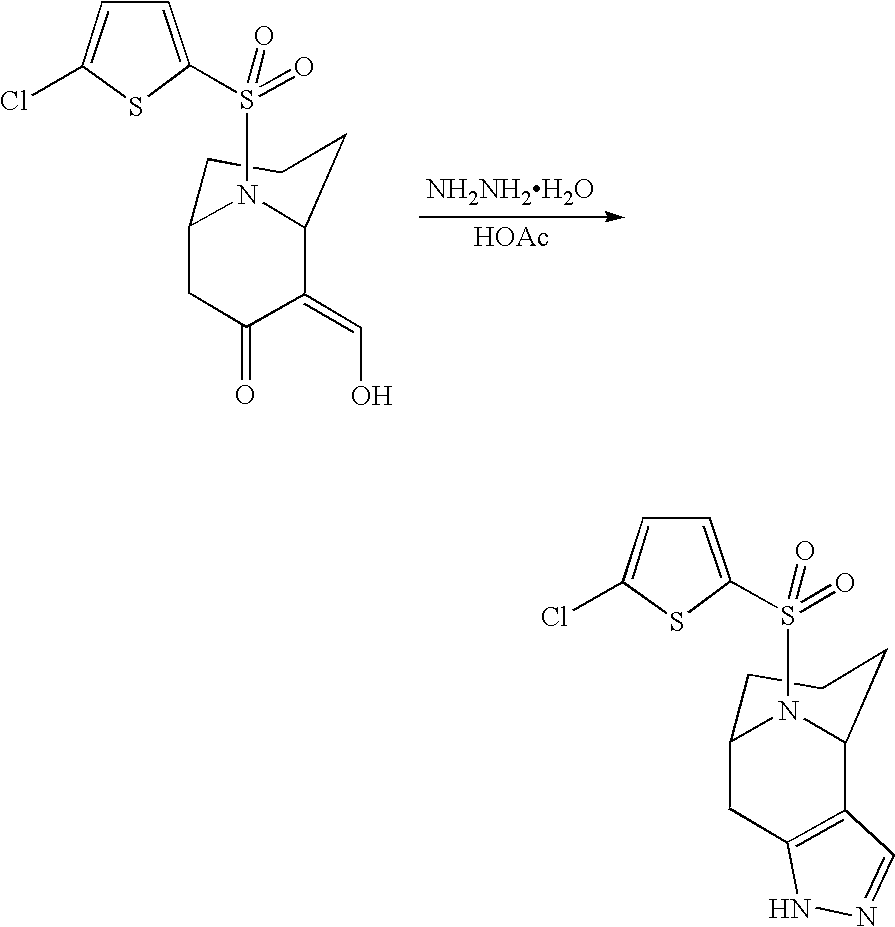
C12=C(CC3CCCC1N3S(=O)(=O)C1=CC=C(Cl)S1)NN=C2.C1(=CO)C2CCCC(CC1=O)N2S(=O)(=O)C1=CC=C(Cl)S1.[HOAc].[NH2NH2H2O]
